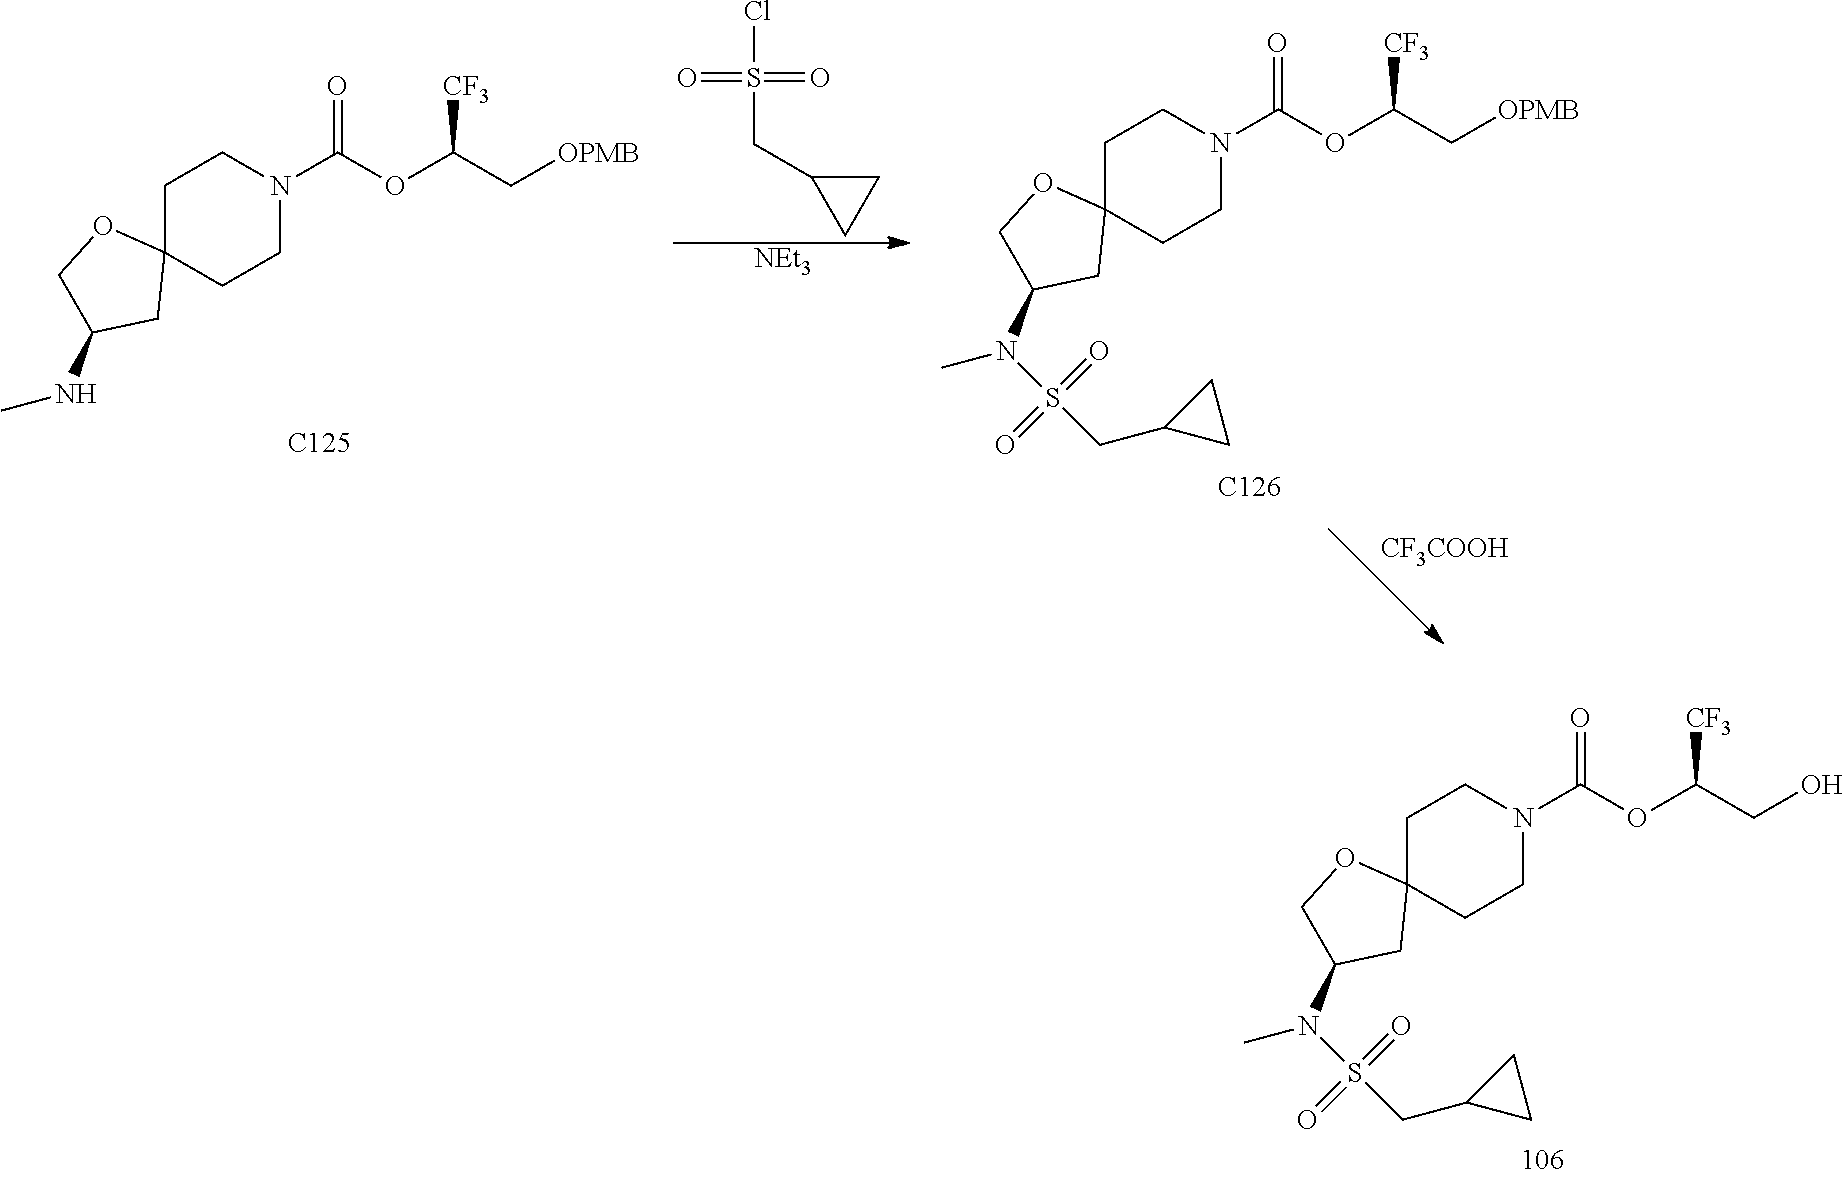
S(Cl)(CC1CC1)(=O)=O.[NEt3].O=C(OC(C[OPMB])[CF3])N1CCC2(CC1)OCC(NC)C2.O=C(OC(C[OPMB])[CF3])N1CCC2(CC1)OCC(N(C)S(CC1CC1)(=O)=O)C2.[CF3COOH].[C125].[C126].O=C(OC(CO)[CF3])N1CCC2(CC1)OCC(N(C)S(CC1CC1)(=O)=O)C2
